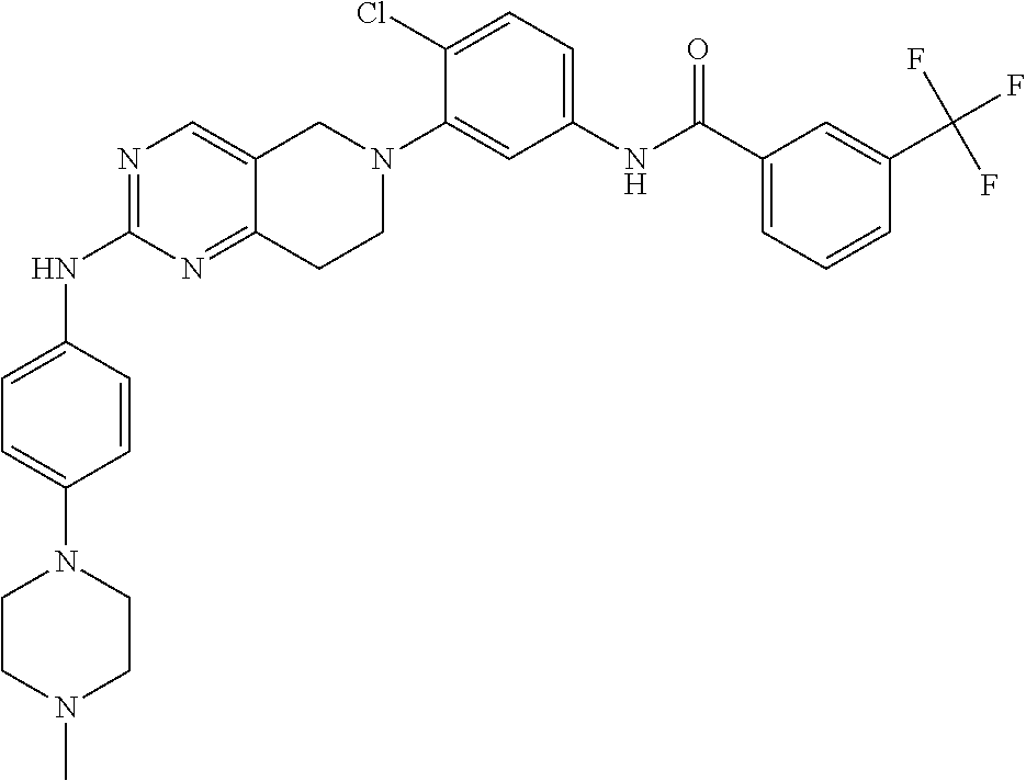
N1=C(NC2=CC=C(N3CCN(C)CC3)C=C2)N=C2C(=C1)CN(C1=CC(NC(C3=CC=CC(C(F)(F)F)=C3)=O)=CC=C1Cl)CC2
